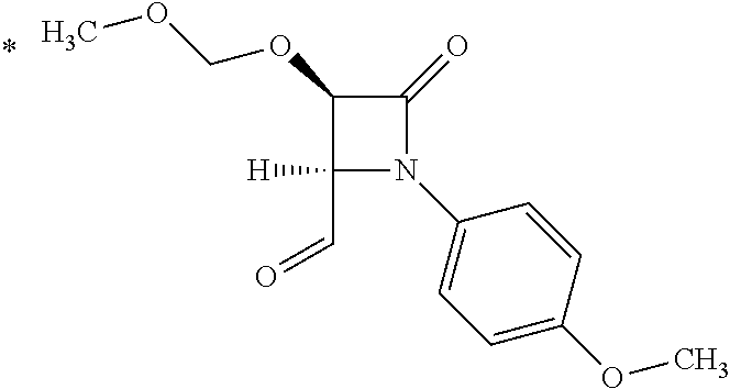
C1(C=O)([H])N(C2=CC=C(OC)C=C2)C(=O)C1OCOC
